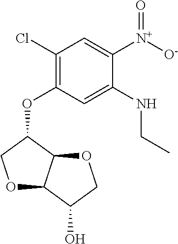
C1(Cl)=C(OC2COC3C2OCC3O)C=C(NCC)C([N+]([O-])=O)=C1
